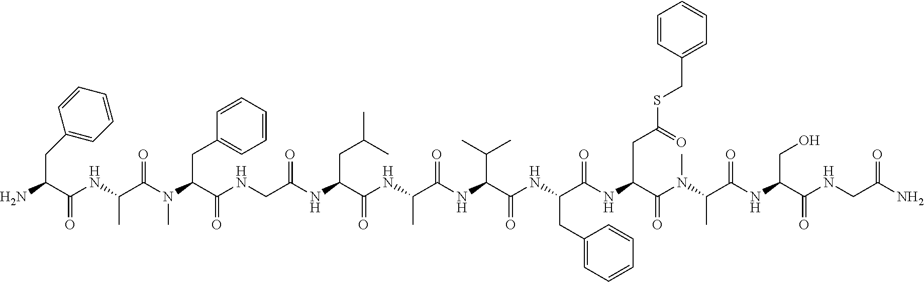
NC(C(NC(C(N(C(C(NCC(NC(C(NC(C(=O)NC(C(C)C)C(=O)NC(CC1=CC=CC=C1)C(=O)NC(C(=O)N(C)C(C)C(=O)NC(CO)C(=O)NCC(N)=O)CC(SCC1=CC=CC=C1)=O)C)=O)CC(C)C)=O)=O)CC1=CC=CC=C1)C)=O)C)=O)CC1=CC=CC=C1
